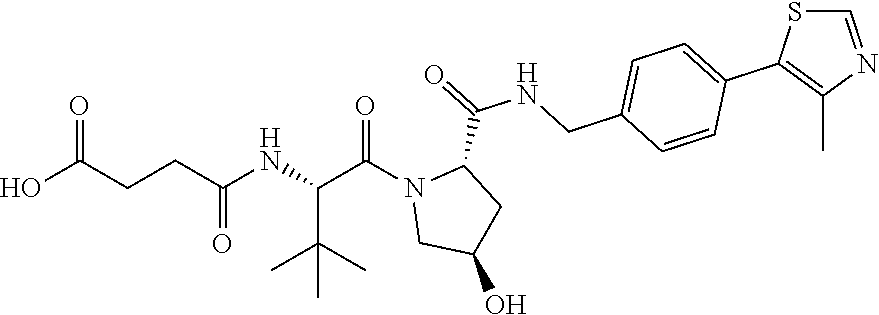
OC(CCC(NC(C(N1CC(O)CC1C(=O)NCC1=CC=C(C2=C(C)N=CS2)C=C1)=O)C(C)(C)C)=O)=O
